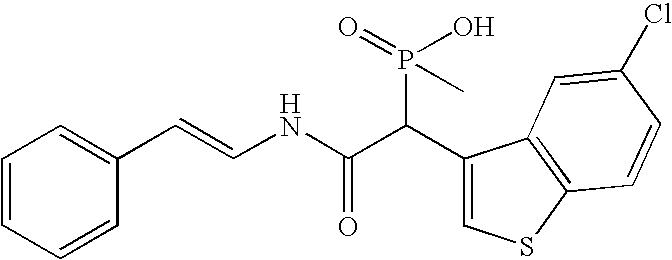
C1=CC=CC(C=CNC(C(P(=O)(O)C)C2=CSC3=C2C=C(Cl)C=C3)=O)=C1
